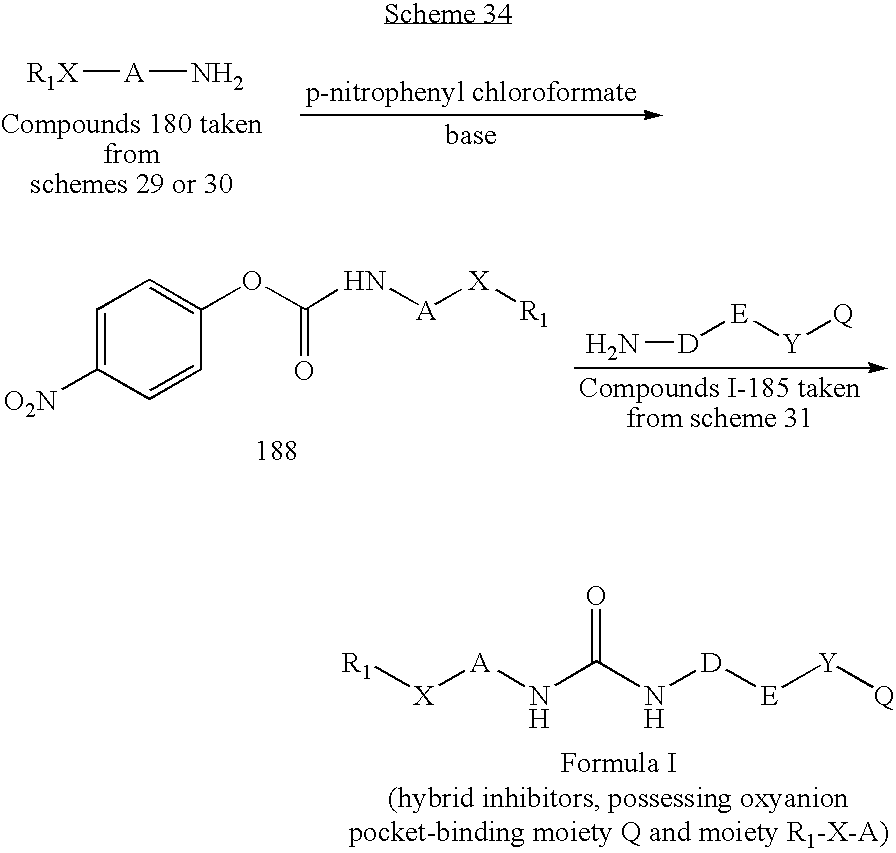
O=C(N[A][X][R1])N[D][E][Y][Q].[A]([R1X])N.[D]([E][Y][Q])N.[A]([X][R1])NC(OC1=CC=C([O2N])C=C1)=O
